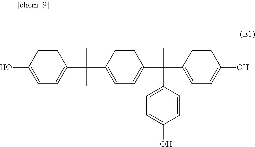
OC1=CC=C(C(C2=CC=C(C(C3=CC=C(O)C=C3)(C)C3=CC=C(O)C=C3)C=C2)(C)C)C=C1
